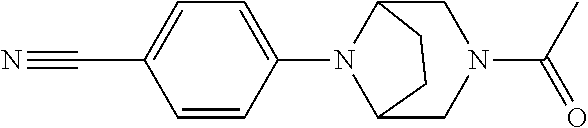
C1=CC(C#N)=CC=C1N1C2CN(C(=O)C)CC1CC2
